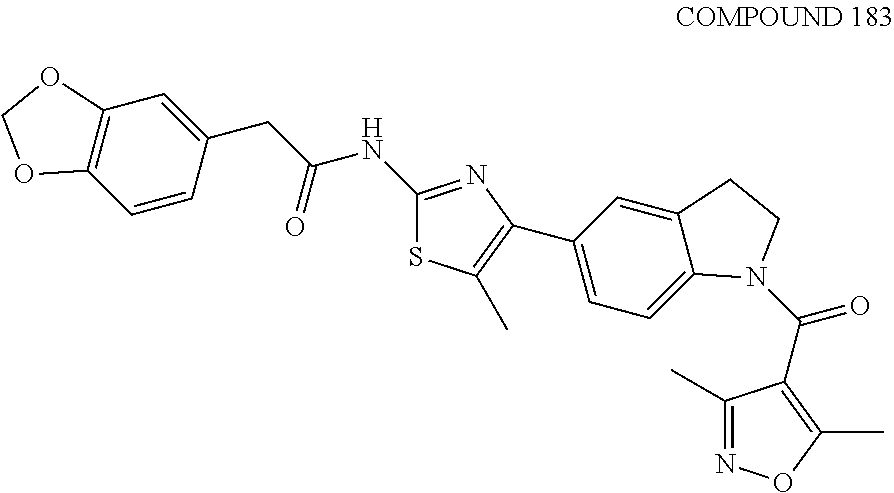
C12=C(C=CC(CC(NC3=NC(C4=CC=C5C(=C4)CCN5C(C4=C(C)ON=C4C)=O)=C(C)S3)=O)=C1)OCO2
